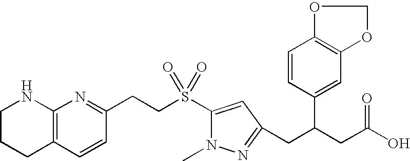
C1CCC2=C(N1)N=C(CCS(C1=CC(CC(CC(O)=O)C3=CC4=C(OCO4)C=C3)=NN1C)(=O)=O)C=C2
